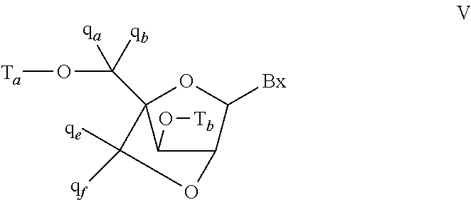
C(O[Ta])([qa])([qb])C12C(O[Tb])C(C([Bx])O1)OC2([qe])[qf]
